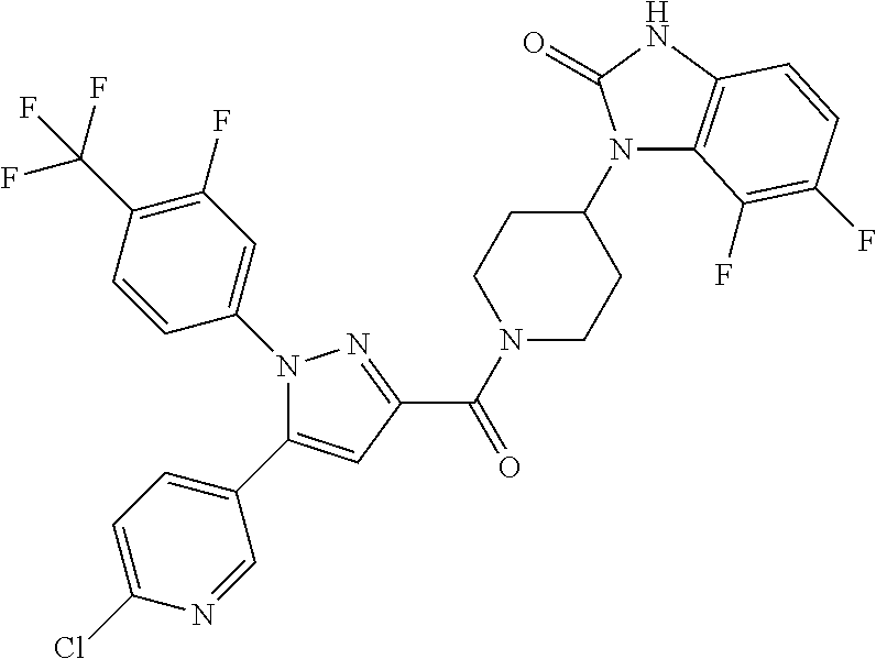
N1(C(C2=NN(C3=CC(F)=C(C(F)(F)F)C=C3)C(C3=CC=C(Cl)N=C3)=C2)=O)CCC(N2C3=C(NC2=O)C=CC(F)=C3F)CC1
